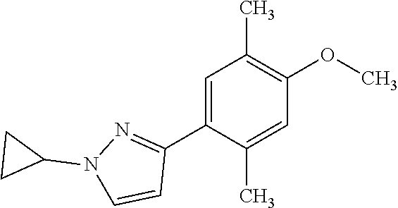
C1=C(C2=NN(C3CC3)C=C2)C(C)=CC(OC)=C1C
